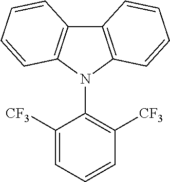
C1([CF3])=CC=CC([CF3])=C1N1C2=C(C3=C1C=CC=C3)C=CC=C2
